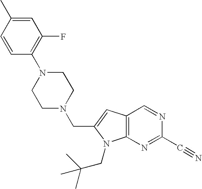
C1=C(C)C=CC(N2CCN(CC3=CC4=C(N=C(C#N)N=C4)N3CC(C)(C)C)CC2)=C1F
